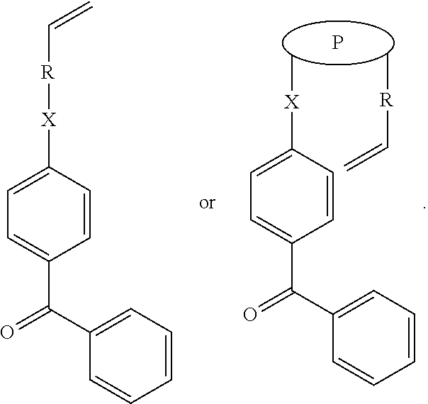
P.C[R]C=C.C[X]C1=CC=C(C(=O)C2=CC=CC=C2)C=C1.C1([X][R]C=C)=CC=C(C(=O)C2=CC=CC=C2)C=C1
